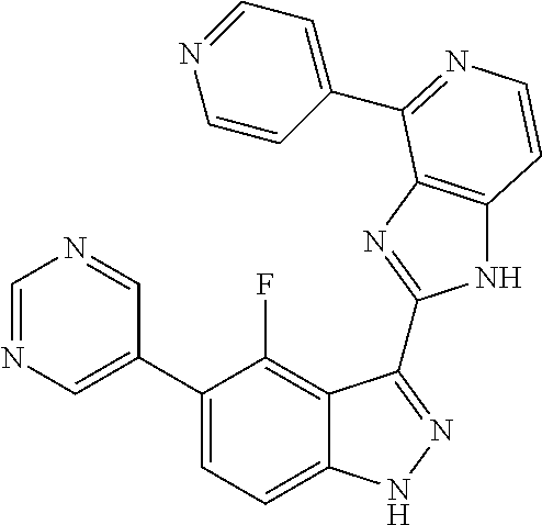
C1=C(C2=CC=C3C(=C2F)C(C2=NC4=C(N2)C=CN=C4C2=CC=NC=C2)=NN3)C=NC=N1
